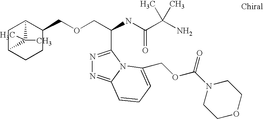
C(OCC(C1=NN=C2N1C(COC(N1CCOCC1)=O)=CC=C2)NC(=O)C(C)(N)C)C1C2CC(CC1)C2(C)C
